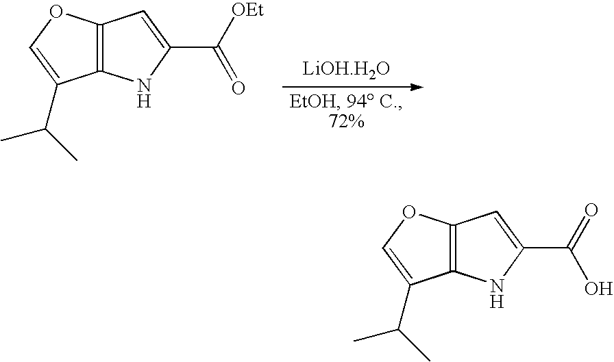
C12=C(OC=C1C(C)C)C=C(C([OEt])=O)N2.[LiOH.H2O].C12=C(OC=C1C(C)C)C=C(C(=O)O)N2
